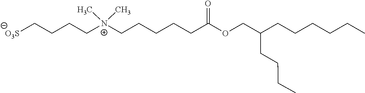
C[N+](C)(CCCCCC(OCC(CCCC)CCCCCC)=O)CCCC[O3S]
